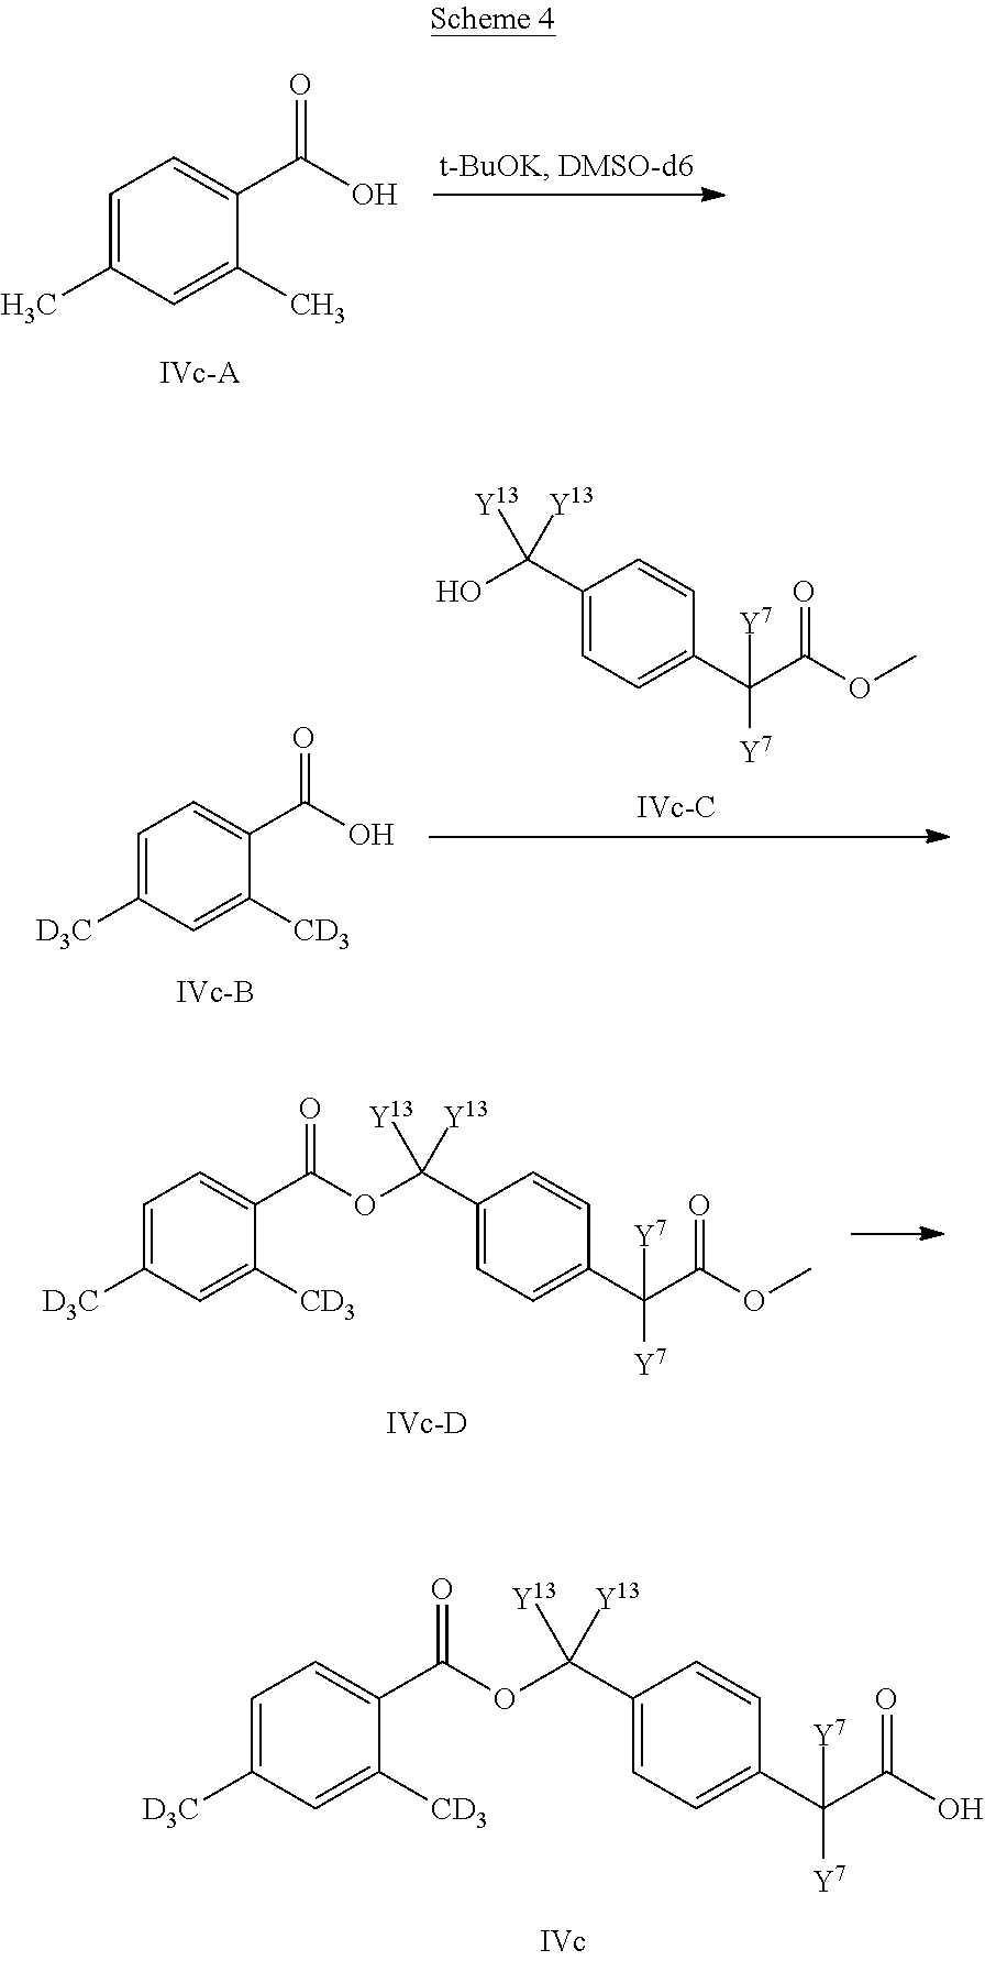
C1=C(C)C=C(C)C(C(O)=O)=C1.C1=C([D3C])C=C([CD3])C(C(O)=O)=C1.C1(C(O)([Y13])[Y13])=CC=C(C(C(OC)=O)([Y7])[Y7])C=C1.C1(C([Y13])([Y13])OC(C2=CC=C([D3C])C=C2[CD3])=O)=CC=C(C(C(OC)=O)([Y7])[Y7])C=C1.C1(C([Y13])([Y13])OC(C2=CC=C([D3C])C=C2[CD3])=O)=CC=C(C(C(O)=O)([Y7])[Y7])C=C1
